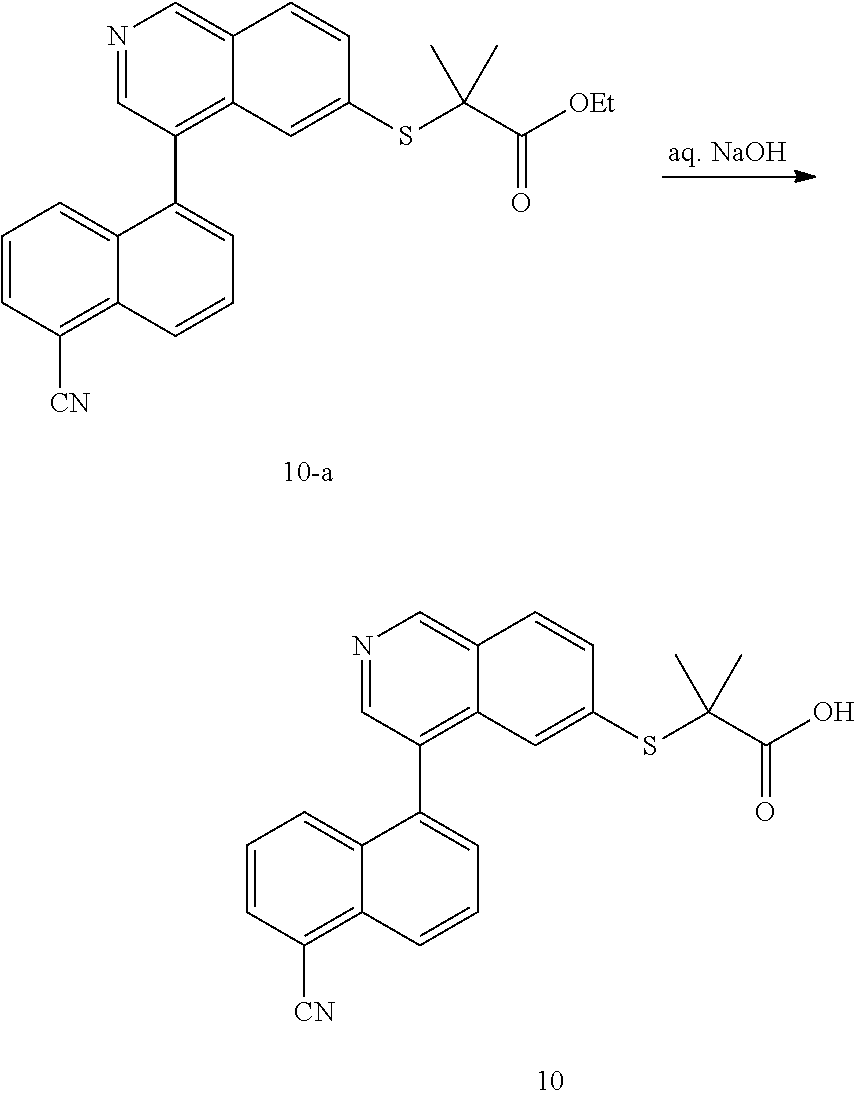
N1=CC(C2=CC=CC3=C([CN])C=CC=C23)=C2C(=C1)C=CC(SC(C(O)=O)(C)C)=C2.N1=CC(C2=CC=CC3=C([CN])C=CC=C23)=C2C(=C1)C=CC(SC(C([OEt])=O)(C)C)=C2
